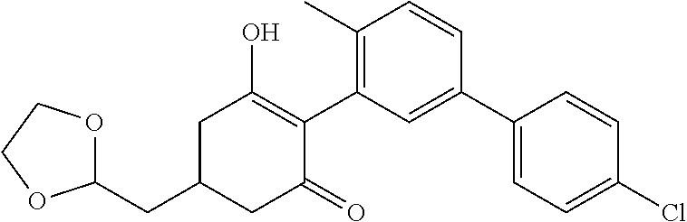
C1(CC2CC(O)=C(C3=C(C)C=CC(C4=CC=C(Cl)C=C4)=C3)C(=O)C2)OCCO1
